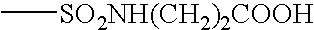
C[SO2NH(CH2)2COOH]
